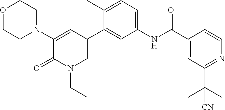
O1CCN(C2=CC(C3=CC(NC(C4=CC(C(C)(C)[CN])=NC=C4)=O)=CC=C3C)=CN(CC)C2=O)CC1
